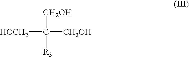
[HOCH2]C([CH2OH])([R3])[CH2OH]
